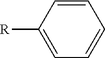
C1=CC([R])=CC=C1
